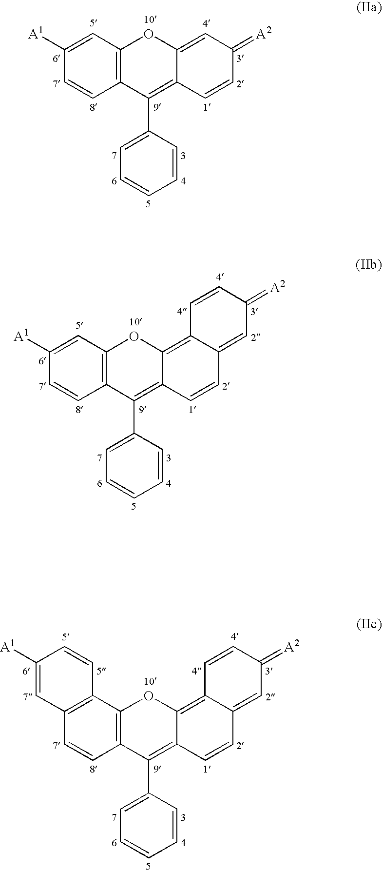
C1([A1])=CC2=C(C=C1)C(C1=CC=CC=C1)=C1C(=CC(=[A2])C=C1)O2.C1([A1])=CC2=C(C=C1)C(C1=CC=CC=C1)=C1C(=C3C(=CC(=[A2])C=C3)C=C1)O2.C12=C(C3=C(C=C1)C(C1=CC=CC=C1)=C1C(=C4C(=CC(=[A2])C=C4)C=C1)O3)C=CC([A1])=C2
